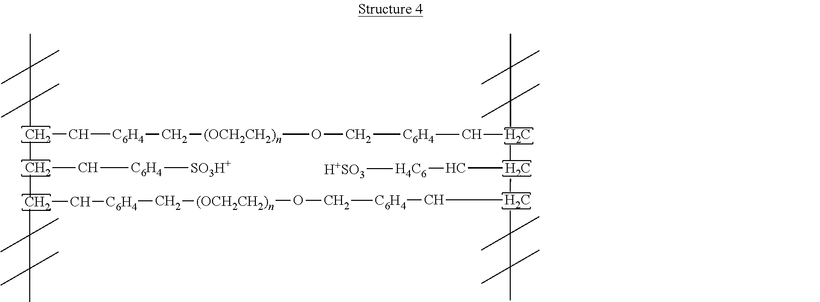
CC(C)(C)C(C)(C)C(C(C[C6H4][SO3H+])C)C[C6H4]C[(OCH2CH2)n]OC[C6H4]CC(C(C(C[C6H4]CO[(OCH2CH2)n]C[C6H4]CCC(C)(C)C(C)(C)C)C(C)(C)C(C)(C)C)C[H4C6][H+SO3])C(C)(C)C(C)(C)C
